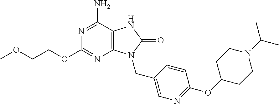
N1=C(N)C2=C(N=C1OCCOC)N(CC1=CN=C(OC3CCN(C(C)C)CC3)C=C1)C(=O)N2
